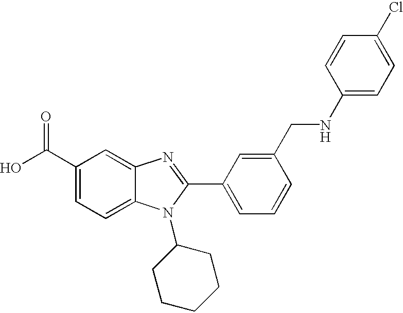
OC(C1=CC=C2C(=C1)N=C(C1=CC=CC(CNC3=CC=C(Cl)C=C3)=C1)N2C1CCCCC1)=O
